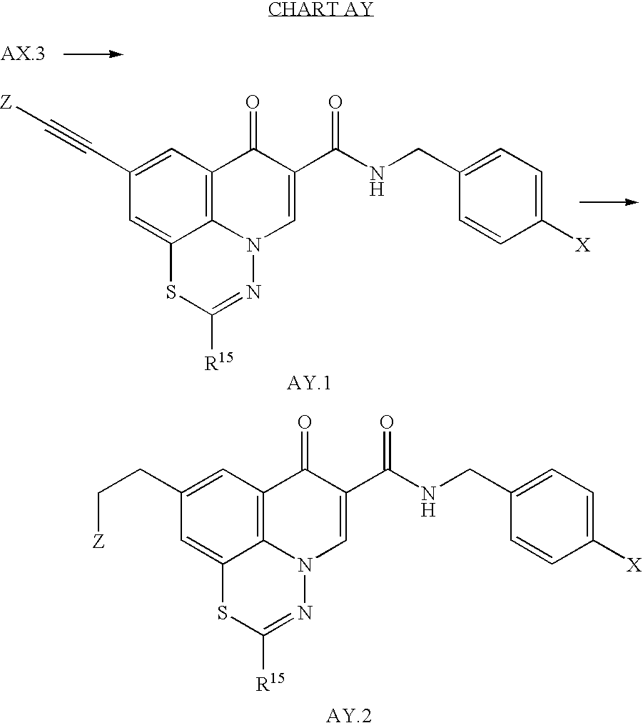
C12=C3C=C(C#C[Z])C=C1SC([R15])=NN2C=C(C(NCC1=CC=C([X])C=C1)=O)C3=O.C12=C3C=C(CC[Z])C=C1SC([R15])=NN2C=C(C(NCC1=CC=C([X])C=C1)=O)C3=O
